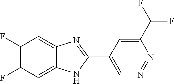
C1(F)=C(F)C=C2C(=C1)N=C(C1=CN=NC(C(F)F)=C1)N2
